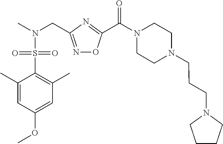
C1(C)=CC(OC)=CC(C)=C1S(N(C)CC1=NOC(C(N2CCN(CCCN3CCCC3)CC2)=O)=N1)(=O)=O
